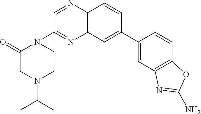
C12=C(C=CC(C3=CC4=C(C=C3)OC(N)=N4)=C1)N=CC(N1C(=O)CN(C(C)C)CC1)=N2
